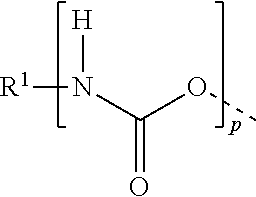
[R1]N(C(OC)=O)[H]
